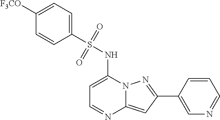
C1=C(C2=NN3C(=C2)N=CC=C3NS(C2=CC=C([F3CO])C=C2)(=O)=O)C=CC=N1
